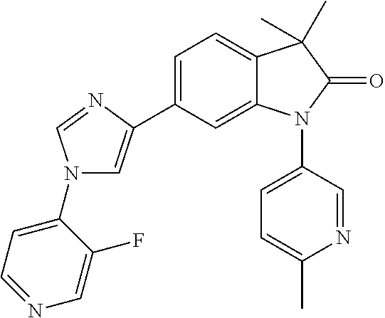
C1=C(C2=CN(C3=CC=NC=C3F)C=N2)C=C2C(=C1)C(C)(C)C(=O)N2C1=CC=C(C)N=C1
